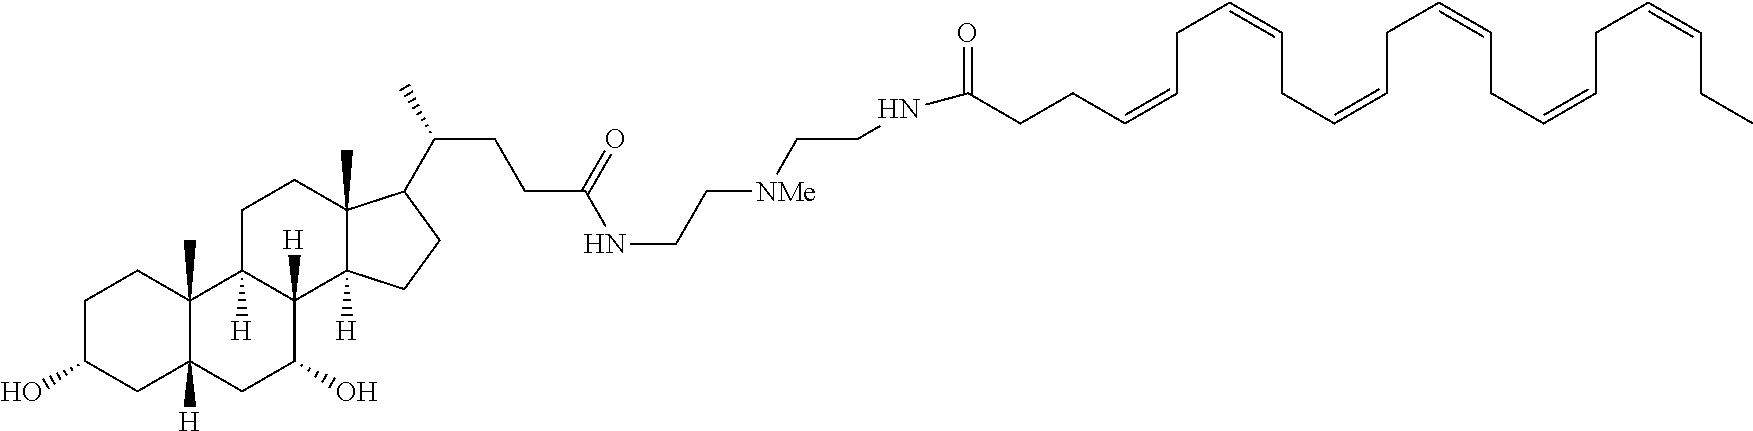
C1C(O)CC2([H])C(C)(C1)C1([H])C([H])(C(O)C2)C2([H])C(C)(CC1)C(C(CCC(NCC[NMe]CCNC(CCC=CCC=CCC=CCC=CCC=CCC=CCC)=O)=O)C)CC2
